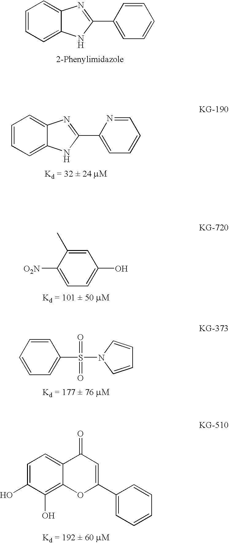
C1=C(O)C(O)=C2C(=C1)C(=O)C=C(C1=CC=CC=C1)O2.C1=CC=C2C(=C1)N=C(C1=CC=CC=C1)N2.C1(C)=CC(O)=CC=C1[O2N].C1=CC=C2C(=C1)N=C(C1=CC=CC=N1)N2.C1=CC=CC=C1S(N1C=CC=C1)(=O)=O
